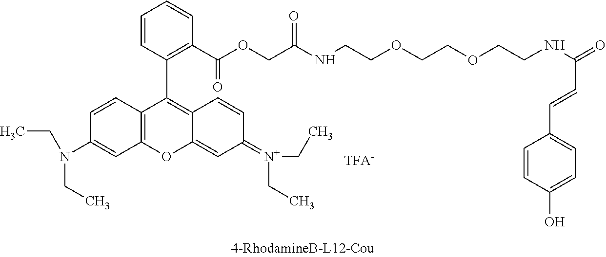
C12=C(C=CC(N(CC)CC)=C1)C(C1=C(C(OCC(=O)NCCOCCOCCNC(C=CC3=CC=C(O)C=C3)=O)=O)C=CC=C1)=C1C(=CC(=[N+](CC)CC)C=C1)O2
